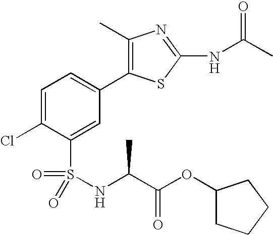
C1=C(Cl)C(S(=O)(=O)NC(C(OC2CCCC2)=O)C)=CC(C2=C(C)N=C(NC(C)=O)S2)=C1
